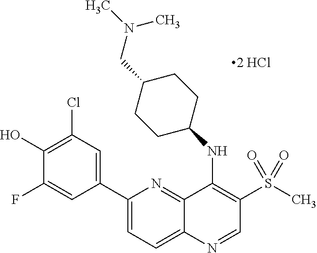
C1(C2=CC(Cl)=C(O)C(F)=C2)=CC=C2C(=N1)C(NC1CCC(CN(C)C)CC1)=C(S(=O)(C)=O)C=N2
